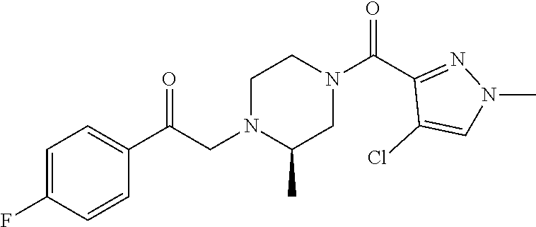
C1=C(F)C=CC(C(CN2C(C)CN(C(C3=NN(C)C=C3Cl)=O)CC2)=O)=C1
